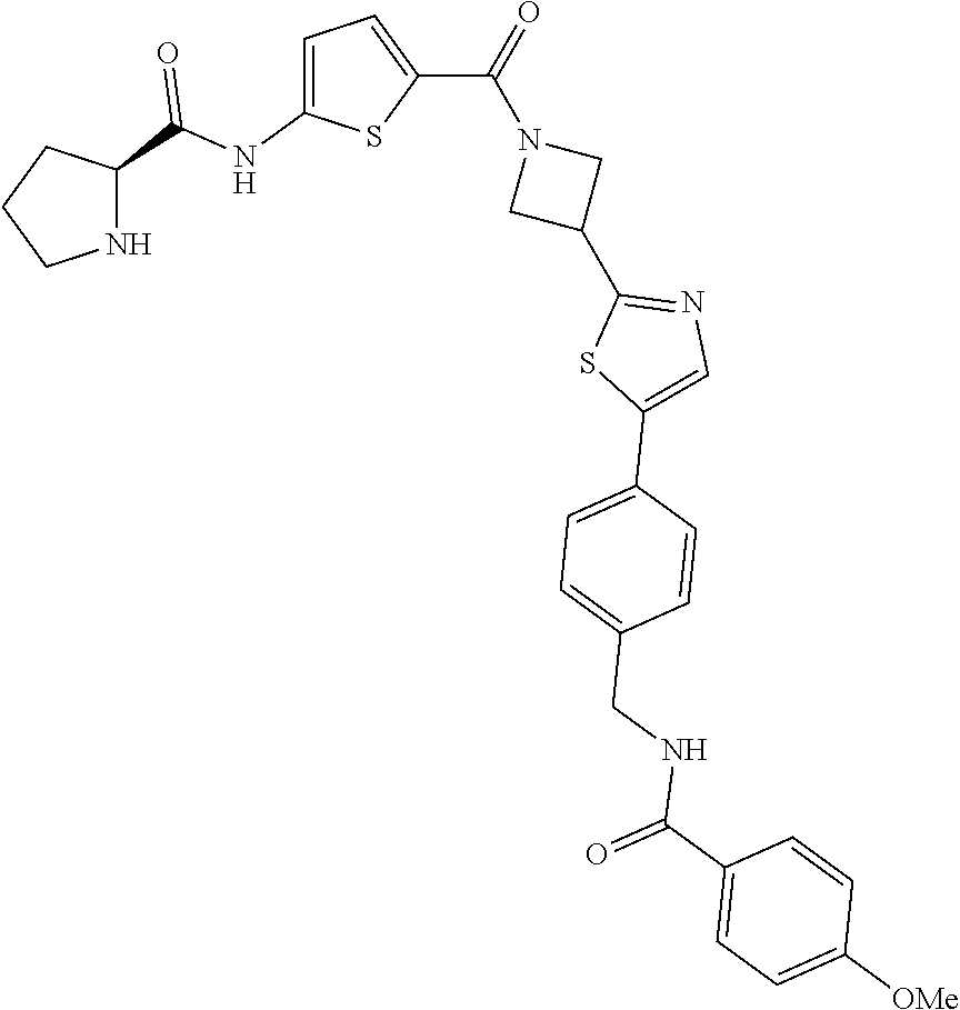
C1CNC(C(NC2=CC=C(C(=O)N3CC(C4=NC=C(C5=CC=C(CNC(C6=CC=C([OMe])C=C6)=O)C=C5)S4)C3)S2)=O)C1
